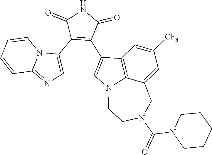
C1(C2=CN=C3N2C=CC=C3)=C(C2=CN3C4=C2C=C([CF3])C=C4CN(C(=O)N2CCCCC2)CC3)C(=O)NC1=O
